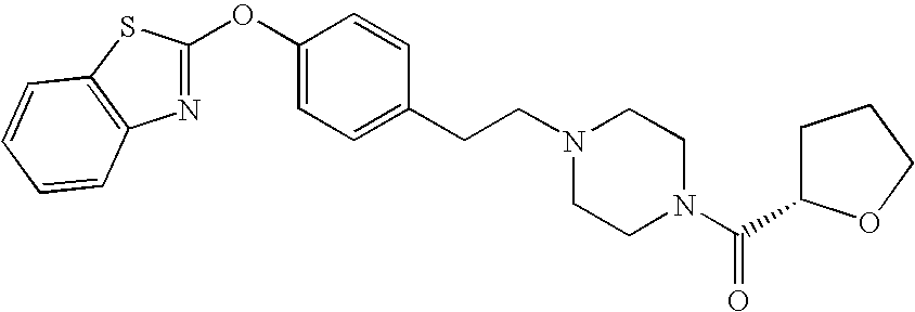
N1=C(OC2=CC=C(CCN3CCN(C(=O)C4CCCO4)CC3)C=C2)SC2=C1C=CC=C2
